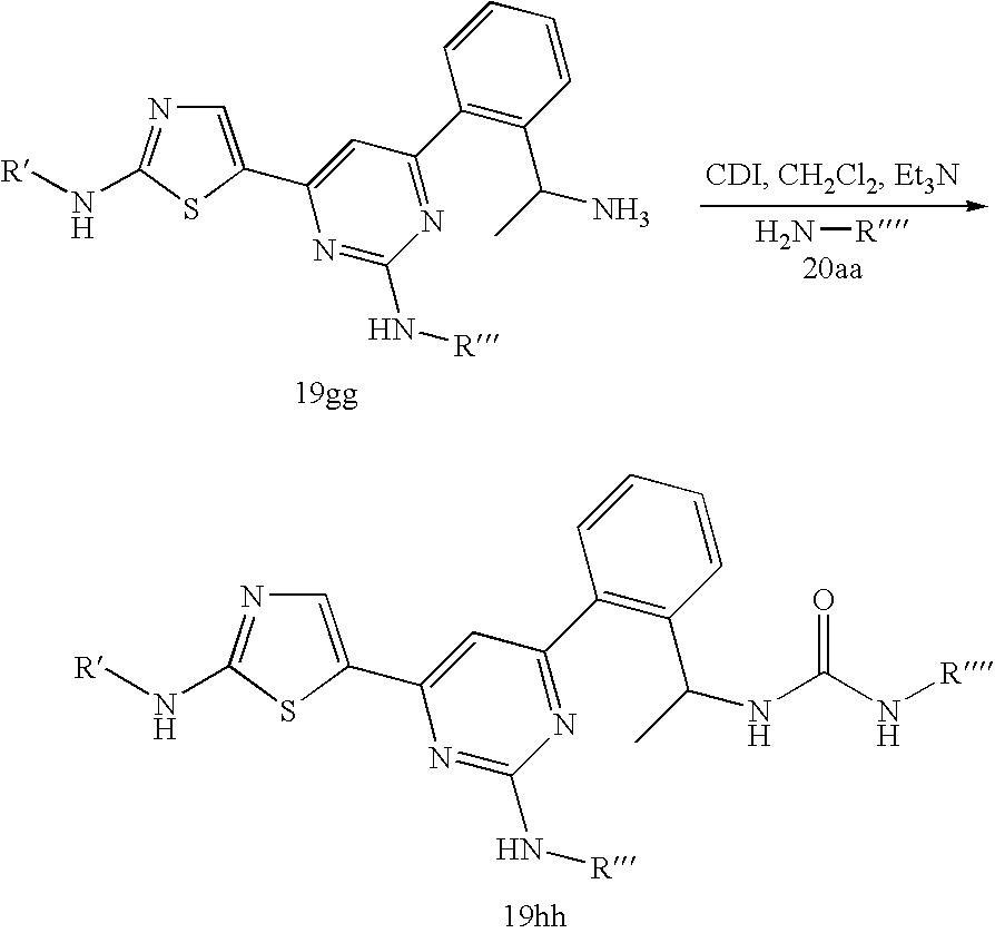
C1=C(C2=CC(C3=C(C(NC(N[R])=O)C)C=CC=C3)=NC(N[R])=N2)SC(N[R])=N1.C1=C(C2=CC(C3=C(C(N)C)C=CC=C3)=NC(N[R])=N2)SC(N[R])=N1.N[R]
